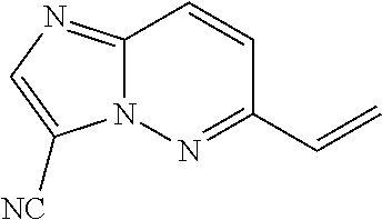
C(C1=NN2C(=NC=C2[NC])C=C1)=C
